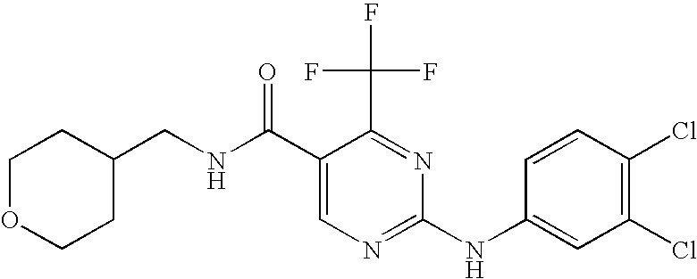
C1OCCC(CNC(C2=CN=C(NC3=CC(Cl)=C(Cl)C=C3)N=C2C(F)(F)F)=O)C1
